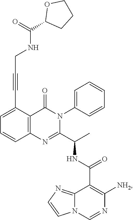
C1=C(C#CCNC(=O)C2CCCO2)C2=C(C=C1)N=C(C(C)NC(C1=C([NH2])N=CN3C1=NC=C3)=O)N(C1=CC=CC=C1)C2=O
